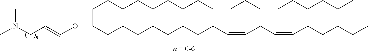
CN(CC=COC(CCCCCCCCC=CCC=CCCCCC)CCCCCCCCC=CCC=CCCCCC)C
